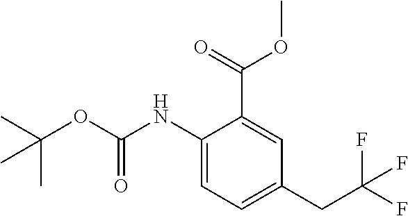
C1=C(NC(OC(C)(C)C)=O)C(C(OC)=O)=CC(CC(F)(F)F)=C1
